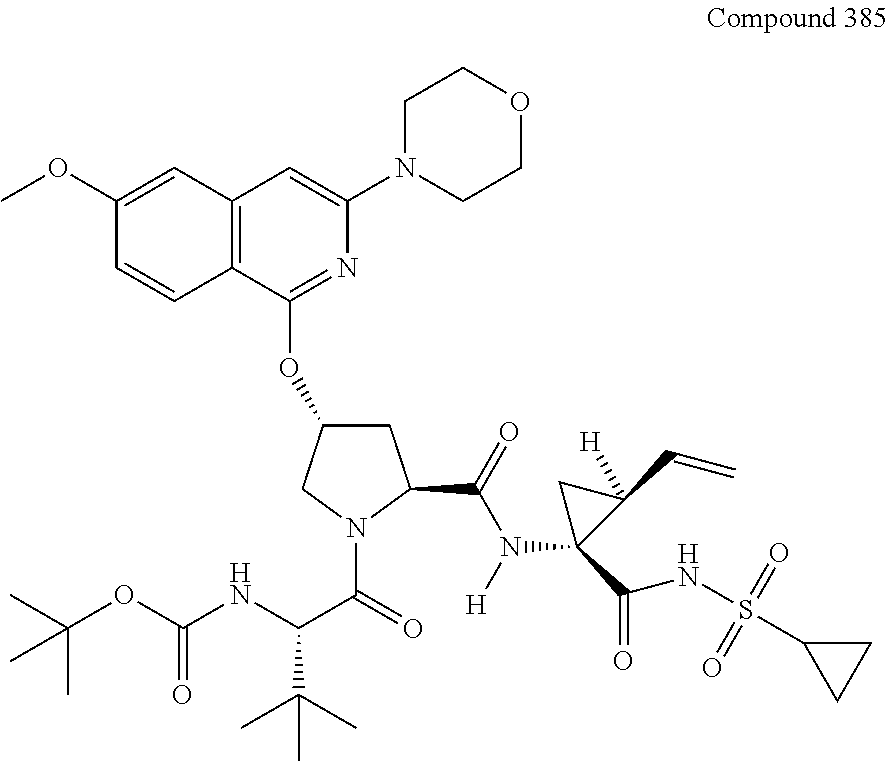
C12=C(C(OC3CC(C(N(C4(C(NS(C5CC5)(=O)=O)=O)C(C=C)([H])C4)[H])=O)N(C(=O)C(NC(OC(C)(C)C)=O)C(C)(C)C)C3)=NC(N3CCOCC3)=C1)C=CC(OC)=C2
